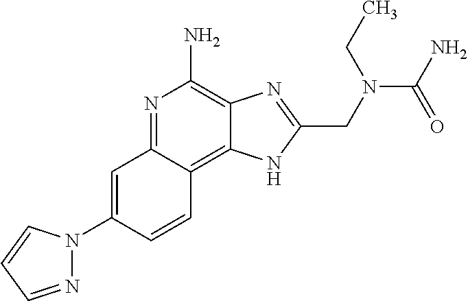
C1=C(N2N=CC=C2)C=CC2=C3C(=C(N)N=C12)N=C(CN(CC)C(N)=O)N3
